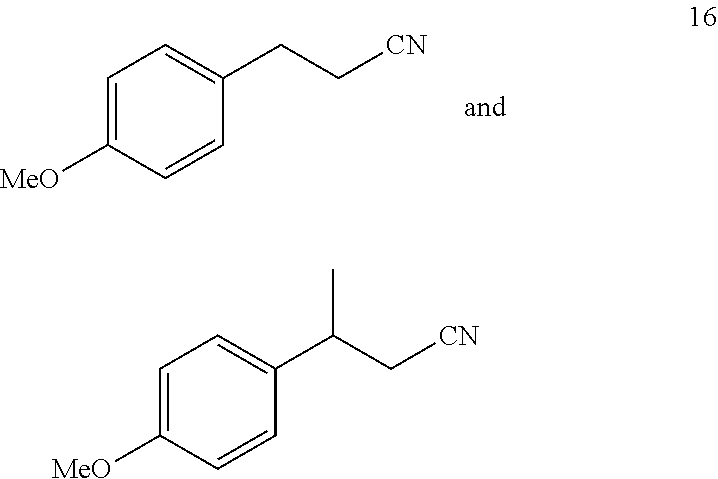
C1=C([MeO])C=CC(CC[CN])=C1.C1=C([MeO])C=CC(C(C[CN])C)=C1
